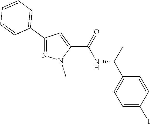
C1(C2=CC=CC=C2)=NN(C)C(C(=O)NC(C2=CC=C(I)C=C2)C)=C1
